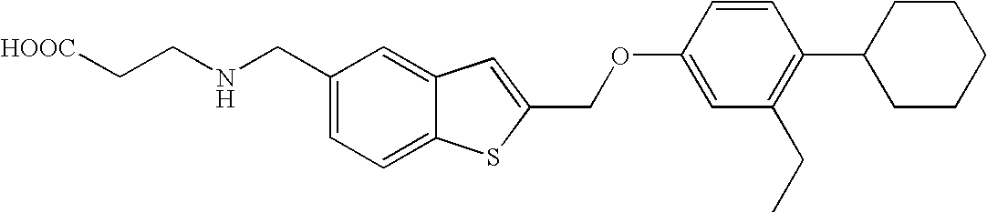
[HOOC]CCNCC1=CC=C2C(=C1)C=C(COC1=CC(CC)=C(C3CCCCC3)C=C1)S2
